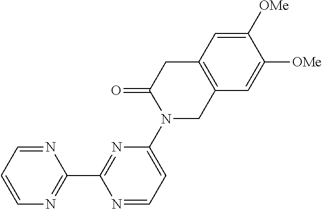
N1(C2=CC=NC(C3=NC=CC=N3)=N2)CC2=C(CC1=O)C=C([OMe])C([OMe])=C2
